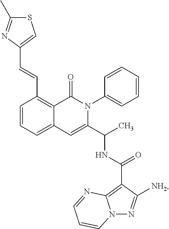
C1=CC=C2C(=C1C=CC1=CSC(C)=N1)C(=O)N(C1=CC=CC=C1)C(C(C)NC(C1=C3N(N=C1[NH2])C=CC=N3)=O)=C2
